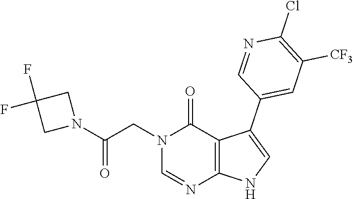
N1(CC(N2CC(F)(F)C2)=O)C=NC2=C(C(C3=CC([CF3])=C(Cl)N=C3)=CN2)C1=O
